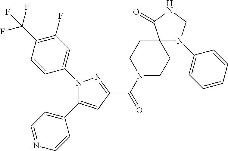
N1(C2=CC(F)=C(C(F)(F)F)C=C2)C(C2=CC=NC=C2)=CC(C(=O)N2CCC3(CC2)N(C2=CC=CC=C2)CNC3=O)=N1
